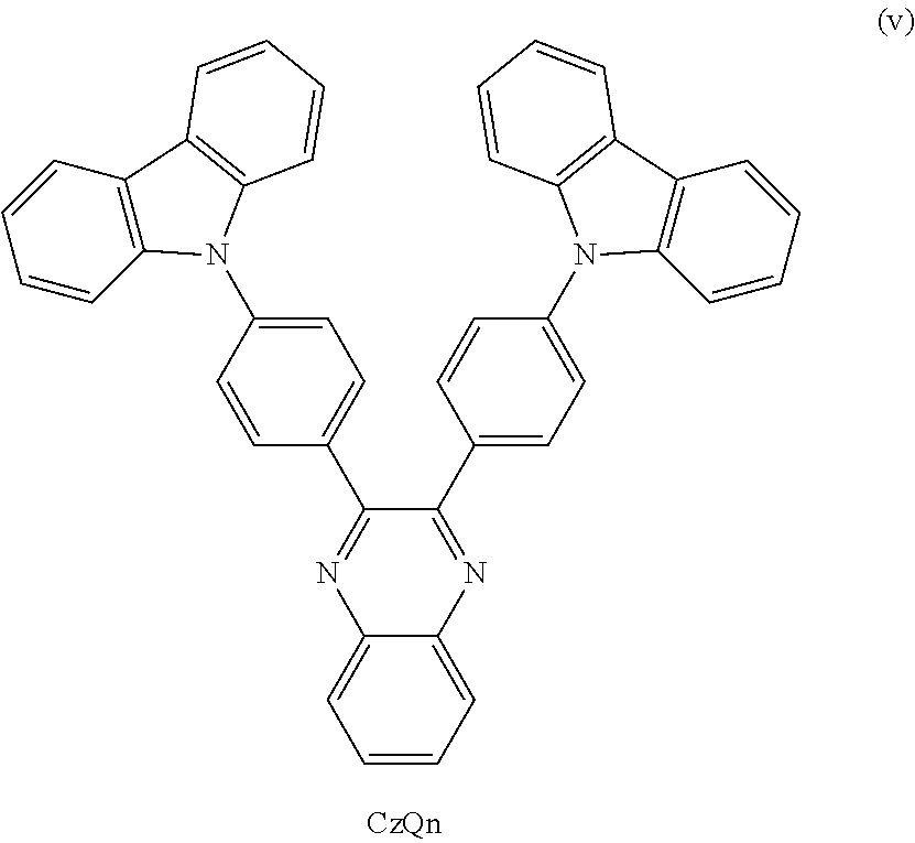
C1=CC=CC2=C1C1=C(N2C2=CC=C(C3=NC4=CC=CC=C4N=C3C3=CC=C(N4C5=C(C=CC=C5)C5=C4C=CC=C5)C=C3)C=C2)C=CC=C1
